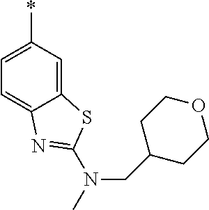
C12=CC(*)=CC=C1N=C(N(CC1CCOCC1)C)S2
